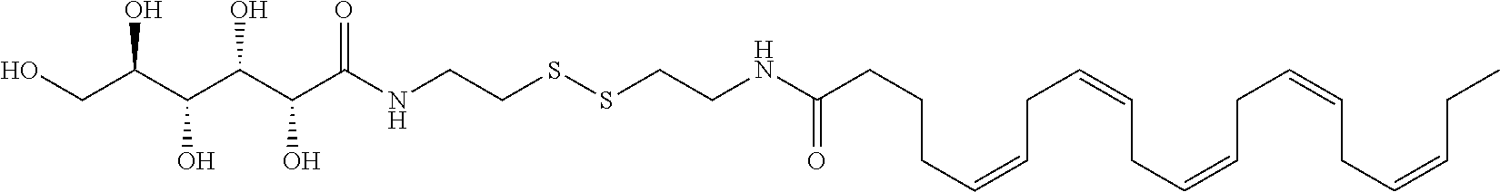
S(SCCNC(CCCC=CCC=CCC=CCC=CCC=CCC)=O)CCNC(C(C(C(C(CO)O)O)O)O)=O
